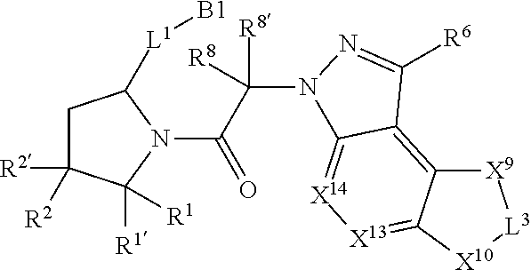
C1C([R2])([R2])C([R1])([R1])N(C(C([R8])([R8])N2C3=[X14][X13]=C4C(=C3C([R6])=N2)[X9][L3][X10]4)=O)C1[L1][B1]
